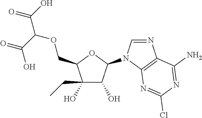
C1(CC)(O)C(O)C(N2C=NC3=C2N=C(Cl)N=C3N)OC1COC(C(O)=O)C(=O)O
